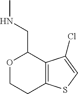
O1CCC2=C(C(Cl)=CS2)C1CNC
